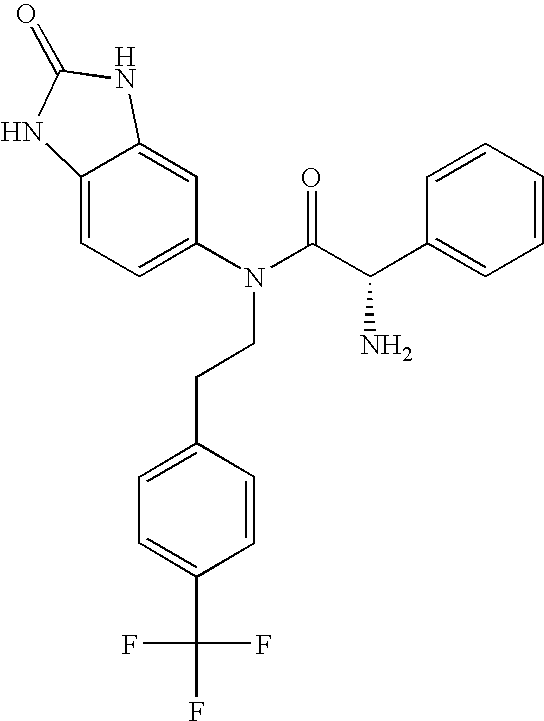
N1C(=O)NC2=CC=C(N(C(=O)C(N)C3=CC=CC=C3)CCC3=CC=C(C(F)(F)F)C=C3)C=C12
